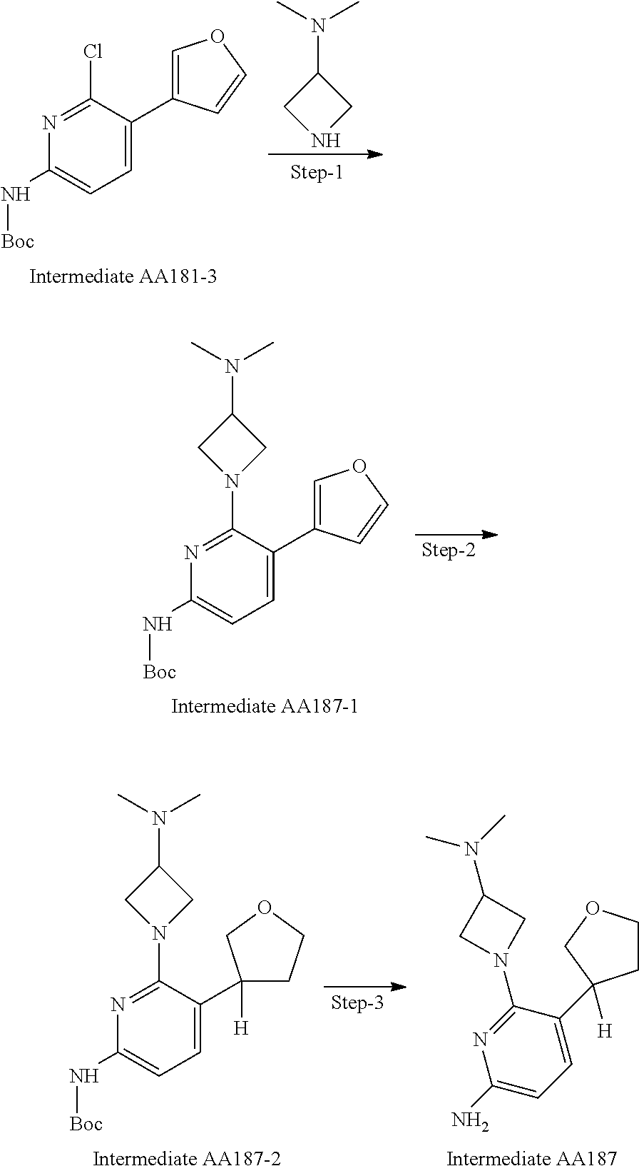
N1=C(Cl)C(C2=COC=C2)=CC=C1N[Boc].N1CC(N(C)C)C1.N1=C(N2CC(N(C)C)C2)C(C2=COC=C2)=CC=C1N[Boc].C1(C2([H])CCOC2)=CC=C(N)N=C1N1CC(N(C)C)C1.N1=C(N2CC(N(C)C)C2)C(C2([H])CCOC2)=CC=C1N[Boc]
